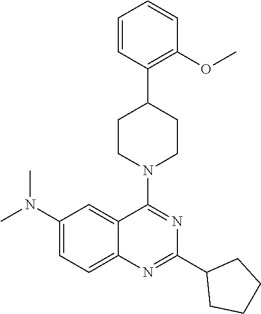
C1(N(C)C)=CC=C2C(=C1)C(N1CCC(C3=C(OC)C=CC=C3)CC1)=NC(C1CCCC1)=N2
